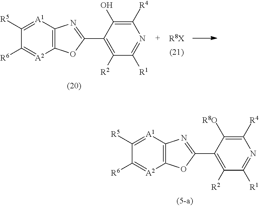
C1(C2=NC3=C(O2)[A2]=C([R6])C([R5])=[A1]3)=C([R2])C([R1])=NC([R4])=C1O.[R8X].C1(C2=NC3=C(O2)[A2]=C([R6])C([R5])=[A1]3)=C([R2])C([R1])=NC([R4])=C1[R8O]
